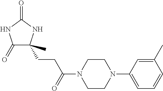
C1(=O)C(C)(CCC(N2CCN(C3=CC=CC(C)=C3)CC2)=O)NC(=O)N1
